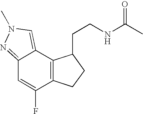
C12=NN(C)C=C1C1=C(C(F)=C2)CCC1CCNC(C)=O
